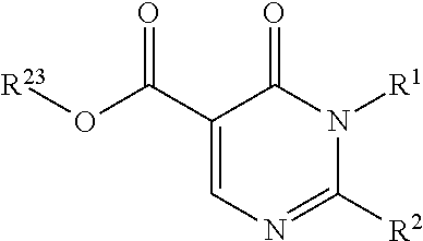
C1(C(O[R23])=O)=CN=C([R2])N([R1])C1=O
